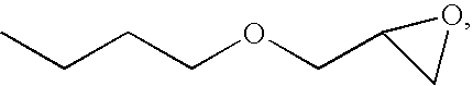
CCCCOCC1CO1
